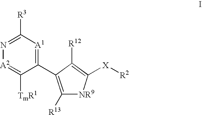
N1=C([R3])[A1]=C(C2=C([R13])[NR9]C([X][R2])=C2[R12])C([TmR1])=[A2]1
